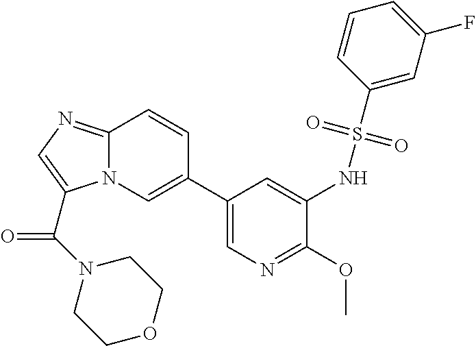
C12=NC=C(C(N3CCOCC3)=O)N1C=C(C1=CN=C(OC)C(NS(C3=CC(F)=CC=C3)(=O)=O)=C1)C=C2
